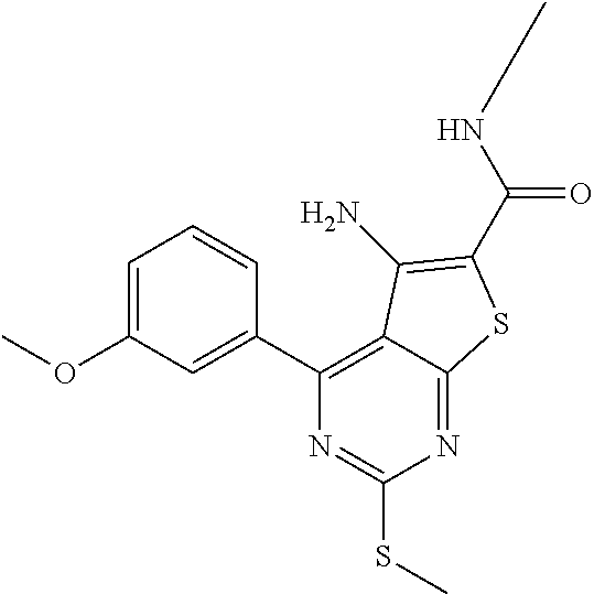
C1(C2=CC(OC)=CC=C2)=C2C(=NC(SC)=N1)SC(C(NCC)=O)=C2N
